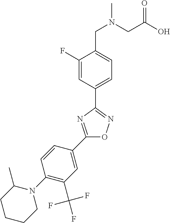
C1(F)=CC(C2=NOC(C3=CC(C(F)(F)F)=C(N4C(C)CCCC4)C=C3)=N2)=CC=C1CN(CC(O)=O)C
